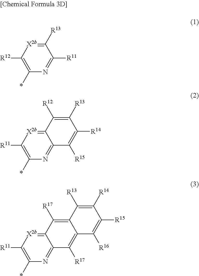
C1([R12])=C(*)N=C([R11])C([R13])=[X2b]1.C12=NC(*)=C([R11])[X2b]=C1C([R12])=C([R13])C([R14])=C2[R15].C12=NC(*)=C([R11])[X2b]=C1C([R17])=C1C(=C2[R17])C([R16])=C([R15])C([R14])=C1[R13]
